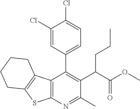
C12=C(N=C(C)C(C(C(OC)=O)CCC)=C1C1=CC=C(Cl)C(Cl)=C1)SC1=C2CCCC1
